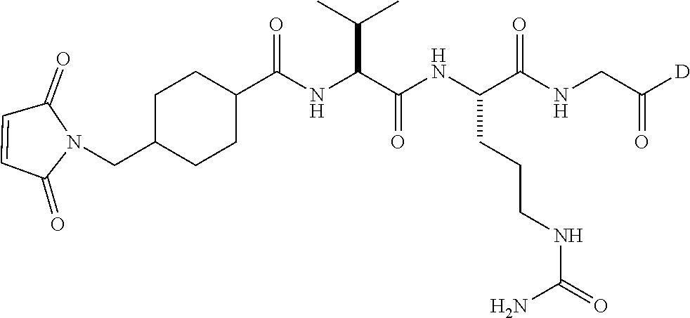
C1=CC(=O)N(CC2CCC(C(NC(C(NC(C(NCC([D])=O)=O)CCCNC(=O)N)=O)C(C)C)=O)CC2)C1=O
